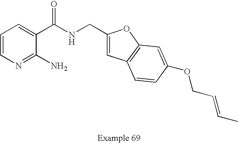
C1=CN=C(N)C(C(NCC2=CC3=C(O2)C=C(OCC=CC)C=C3)=O)=C1
